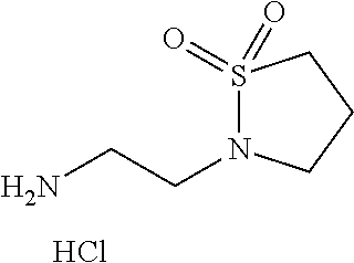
Cl.S1(=O)(=O)N(CCN)CCC1
